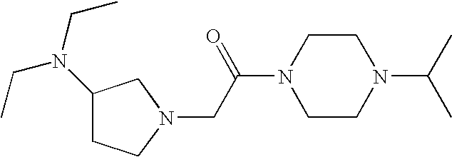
C1CN(C(CN2CCC(N(CC)CC)C2)=O)CCN1C(C)C
